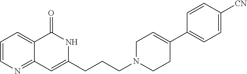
C1=CN=C2C(=C1)C(=O)NC(CCCN1CC=C(C3=CC=C([CN])C=C3)CC1)=C2
